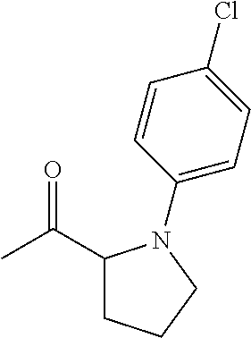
CC(C1CCCN1C1=CC=C(Cl)C=C1)=O
